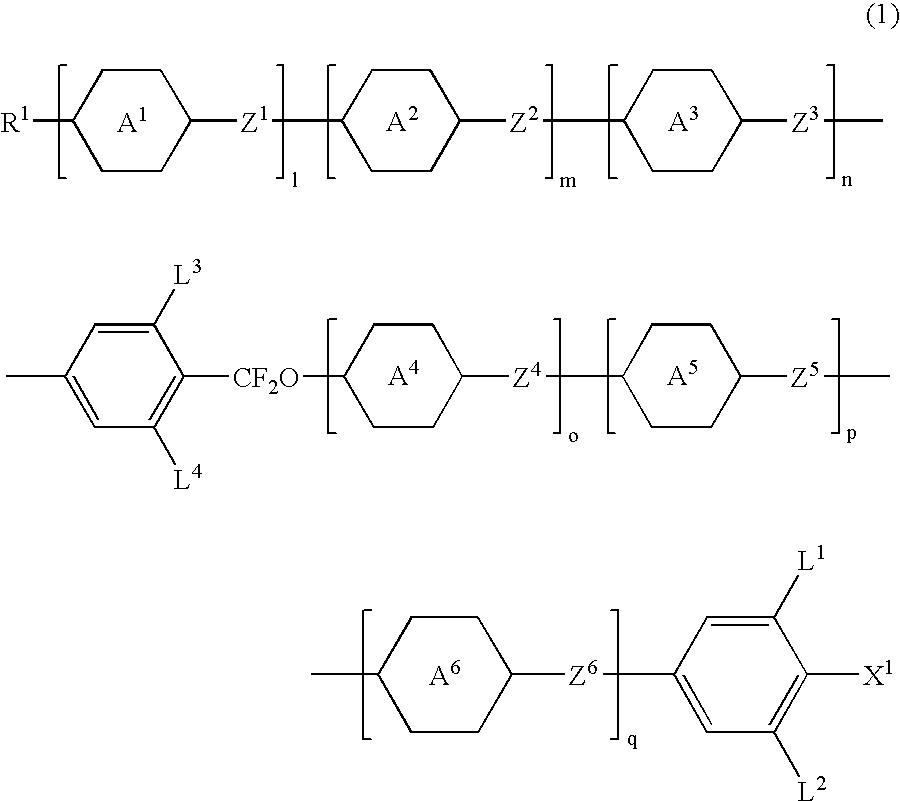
C1CC([R1])CCC1[Z1]C1CCC([Z2]C2CCC([Z3]C)CC2)CC1.C1CC([CF2O]C2=C([L4])C=C(C)C=C2[L3])CCC1[Z4]C1CCC([Z5]C)CC1.C1CC(C)CCC1[Z6]C1=CC([L2])=C([X1])C([L1])=C1
